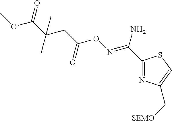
C(C1=NC(C[SEMO])=CS1)(=NOC(CC(C(OC)=O)(C)C)=O)N
